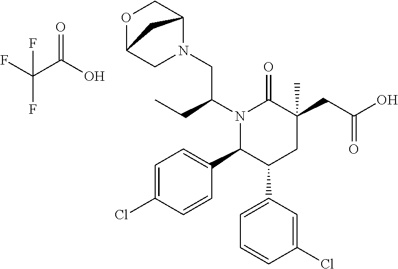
N1(C(CC)CN2CC3OCC2C3)C(C2=CC=C(Cl)C=C2)C(C2=CC=CC(Cl)=C2)CC(CC(=O)O)(C)C1=O.FC(C(O)=O)(F)F
